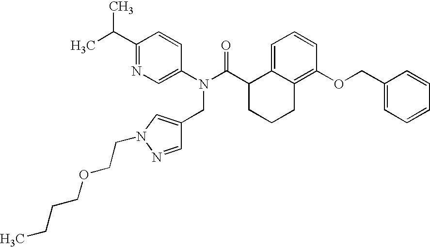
C1(C(C)C)=NC=C(N(C(C2CCCC3=C(OCC4=CC=CC=C4)C=CC=C23)=O)CC2=CN(CCOCCCC)N=C2)C=C1
